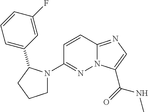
N12C(=NC=C1C(=O)NC)C=CC(N1CCCC1C1=CC=CC(F)=C1)=N2
